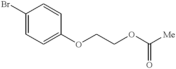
C1(Br)=CC=C(OCCOC(=O)[Me])C=C1
